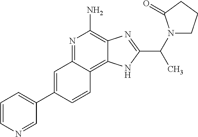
C1=C(C2=CC=CN=C2)C=CC2=C3C(=C(N)N=C12)N=C(C(N1CCCC1=O)C)N3
